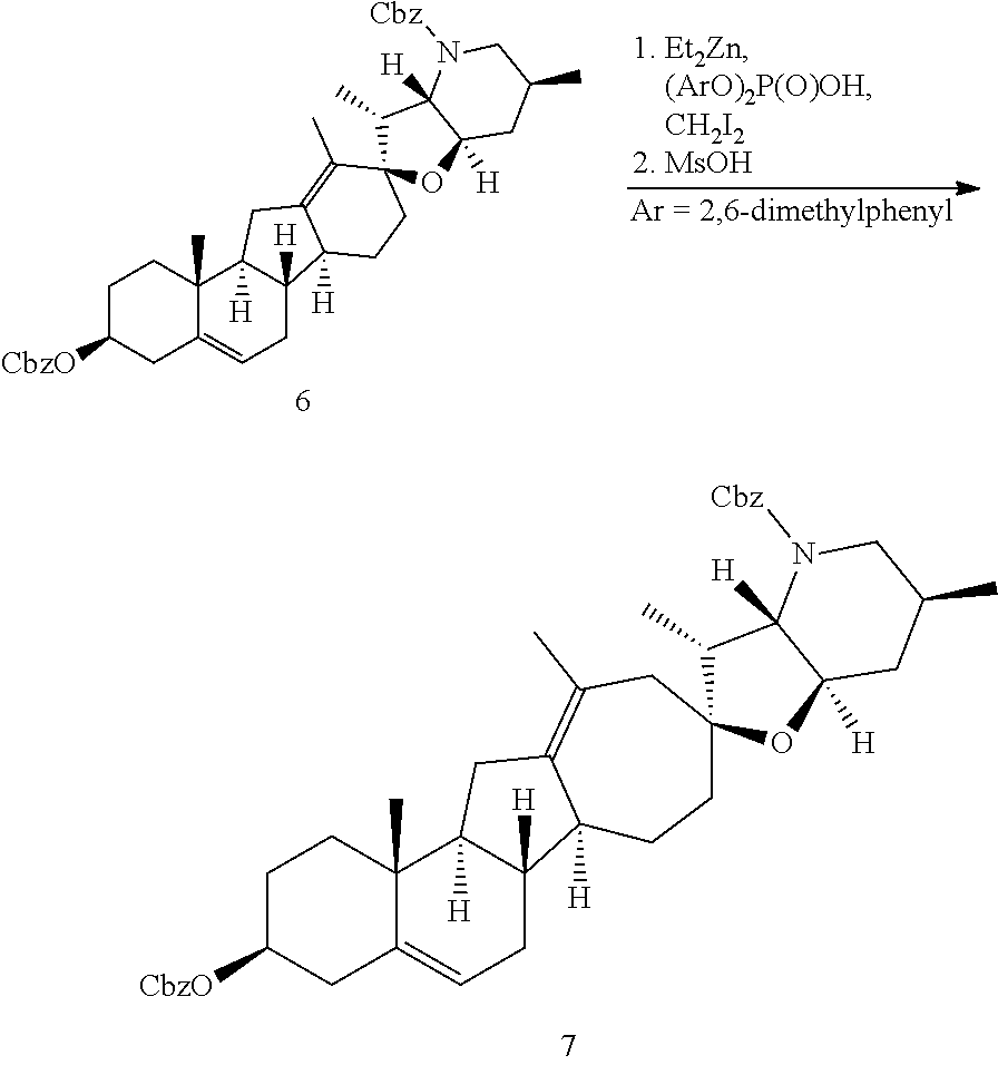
C1C([CbzO])CC2=CCC3([H])C([H])(C2(C)C1)CC1=C(C)CC2(OC4([H])C([H])(C2C)N([Cbz])CC(C)C4)CCC31[H].C1C([CbzO])CC2=CCC3([H])C([H])(C2(C)C1)CC1=C(C)C2(OC4([H])C([H])(C2C)N([Cbz])CC(C)C4)CCC31[H]
